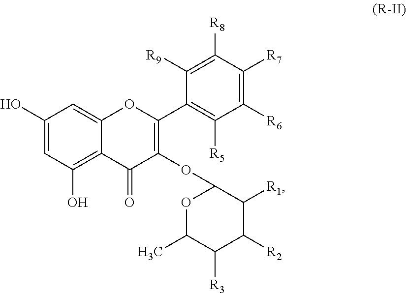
C1(O)=CC(O)=C2C(=C1)OC(C1=C([R5])C([R6])=C([R7])C([R8])=C1[R9])=C(OC1OC(C)C([R3])C([R2])C1[R1])C2=O
